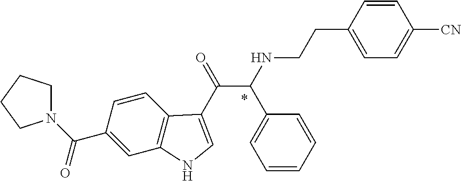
C1(C(N2CCCC2)=O)=CC2=C(C=C1)C(C(=O)C(NCCC1=CC=C([CN])C=C1)C1=CC=CC=C1)=CN2
